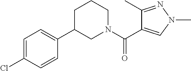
C1(C(N2CCCC(C3=CC=C(Cl)C=C3)C2)=O)=CN(C)N=C1C
